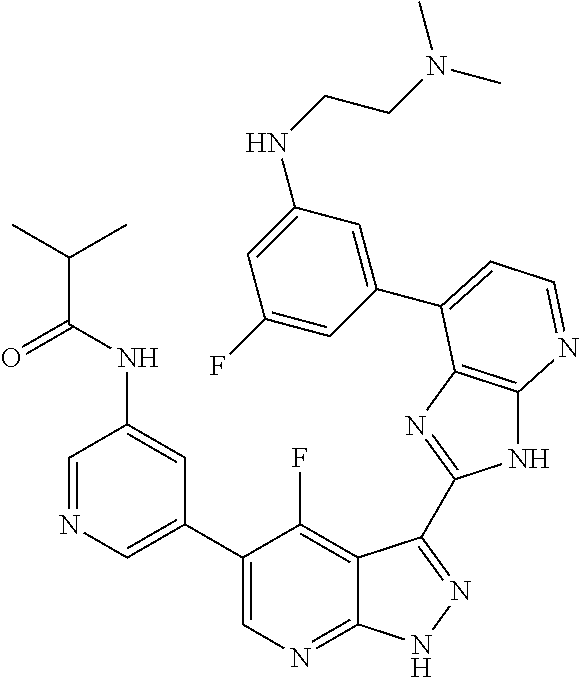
C1=NC=C(C2=CN=C3C(=C2F)C(C2=NC4=C(N2)N=CC=C4C2=CC(NCCN(C)C)=CC(F)=C2)=NN3)C=C1NC(=O)C(C)C
